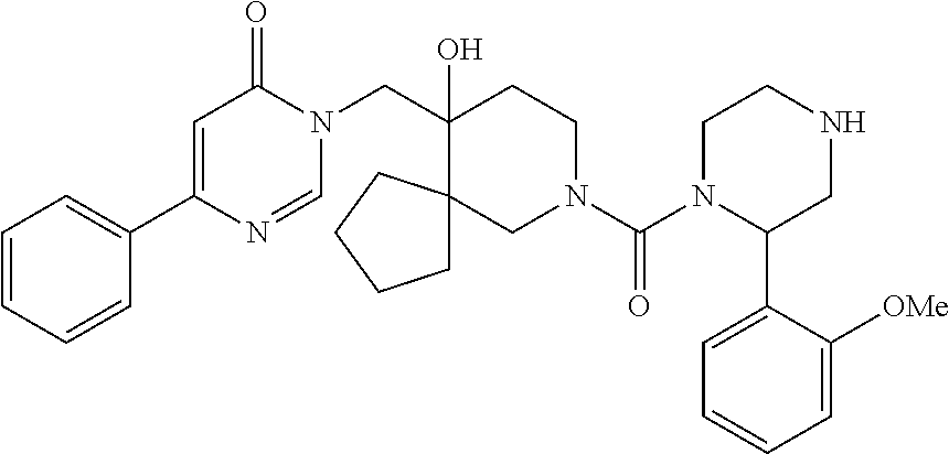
C1=CC=CC(C2=CC(=O)N(CC3(O)CCN(C(=O)N4C(C5=CC=CC=C5[OMe])CNCC4)CC34CCCC4)C=N2)=C1
